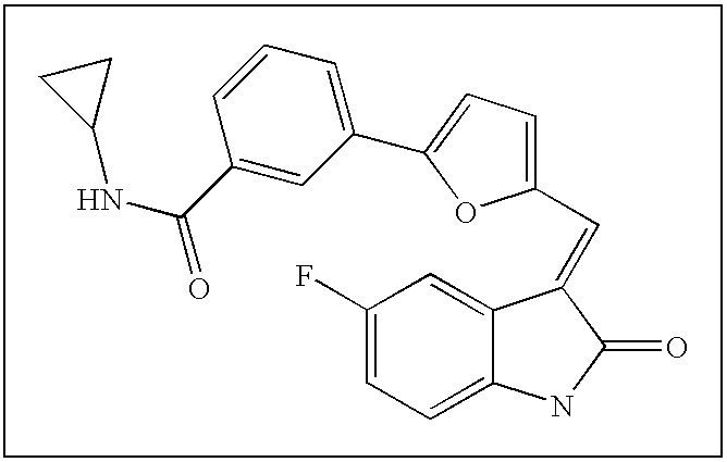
C12=CC=C(F)C=C1C(=CC1=CC=C(C3=CC=CC(C(=O)NC4CC4)=C3)O1)C(=O)N2
